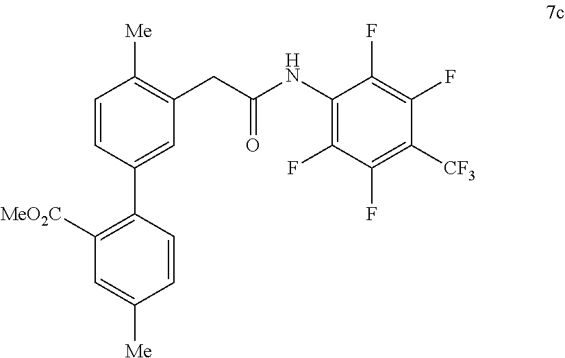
C1=CC(C2=C([MeO2C])C=C([Me])C=C2)=CC(CC(NC2=C(F)C(F)=C([CF3])C(F)=C2F)=O)=C1[Me]
